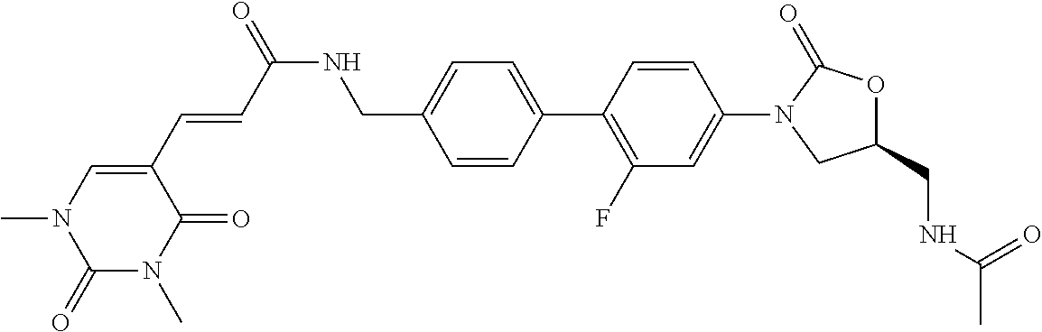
C1(CNC(=O)C=CC2=CN(C)C(=O)N(C)C2=O)=CC=C(C2=C(F)C=C(N3CC(CNC(C)=O)OC3=O)C=C2)C=C1
